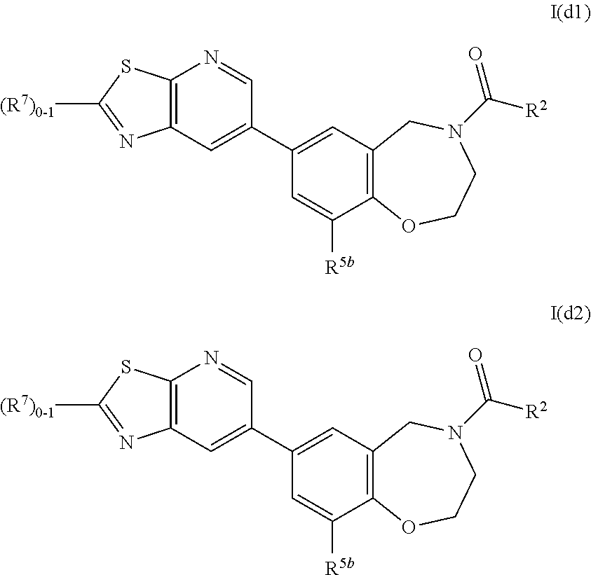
C12=C(C=C(C3=CC4=C(C([R5b])=C3)OCCN(C([R2])=O)C4)C=N1)N=C([(R7)0-1])S2.C12=C(C=C(C3=CC4=C(C([R5b])=C3)OCCN(C([R2])=O)C4)C=N1)N=C([(R7)0-1])S2
